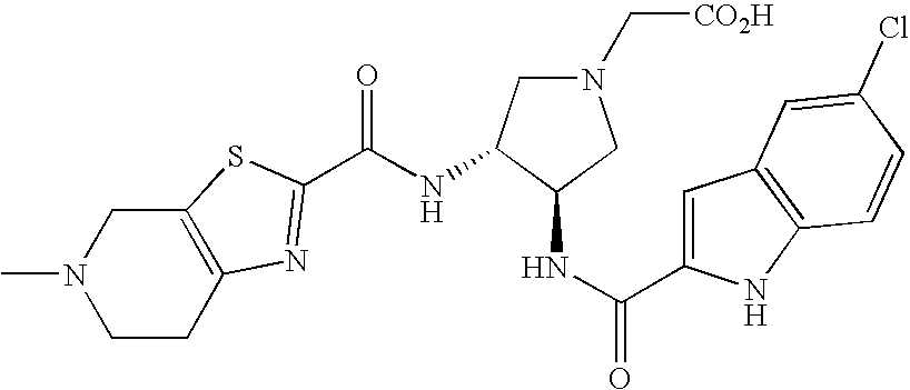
CN1CCC2=C(C1)SC(C(NC1C(NC(=O)C3=CC4=C(N3)C=CC(Cl)=C4)CN(C[CO2H])C1)=O)=N2
